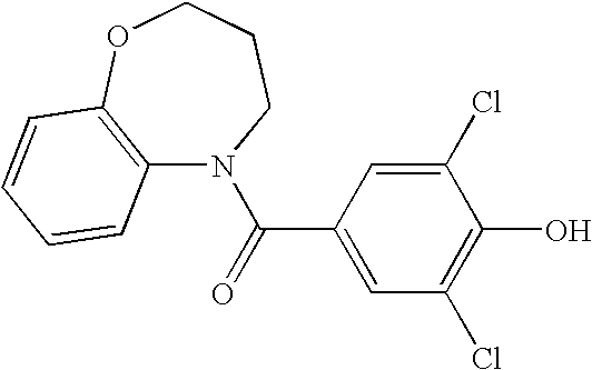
C(=O)(C1=CC(Cl)=C(O)C(Cl)=C1)N1C2=C(OCCC1)C=CC=C2
